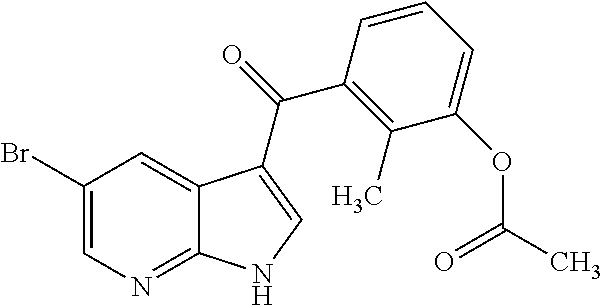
C1(Br)=CN=C2C(=C1)C(C(C1=C(C)C(OC(C)=O)=CC=C1)=O)=CN2
